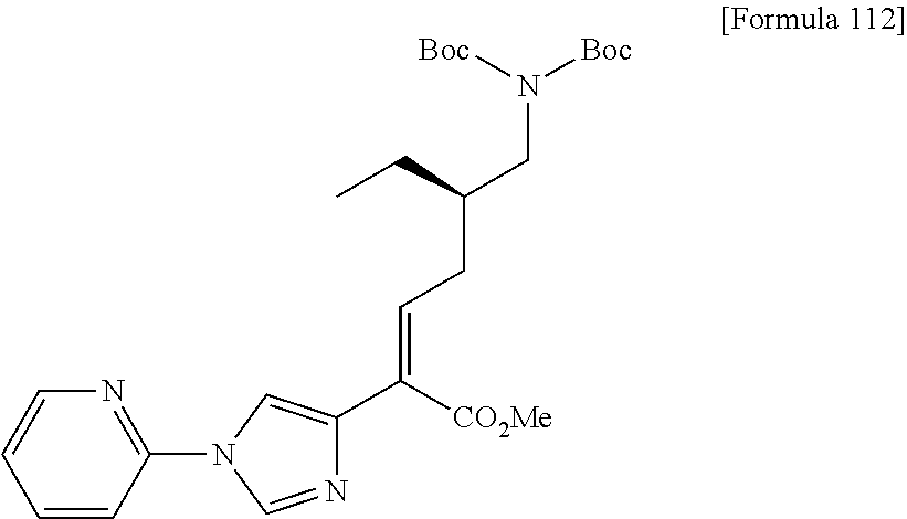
C1=CC=CC(N2C=NC(C(=CCC(CN([Boc])[Boc])CC)[CO2Me])=C2)=N1
